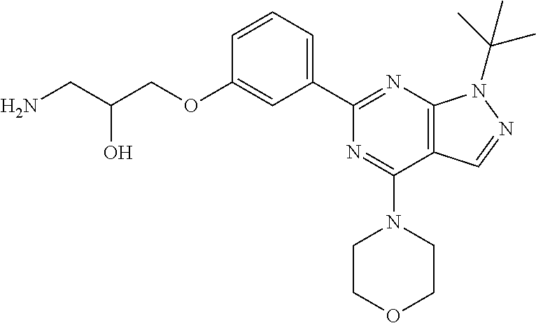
C1=CC=C(C2=NC3=C(C(N4CCOCC4)=N2)C=NN3C(C)(C)C)C=C1OCC(CN)O
